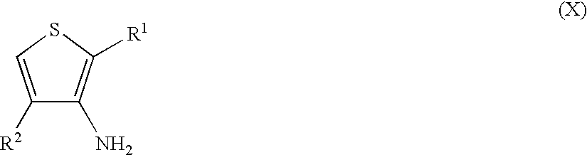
S1C=C([R2])C(N)=C1[R1]
